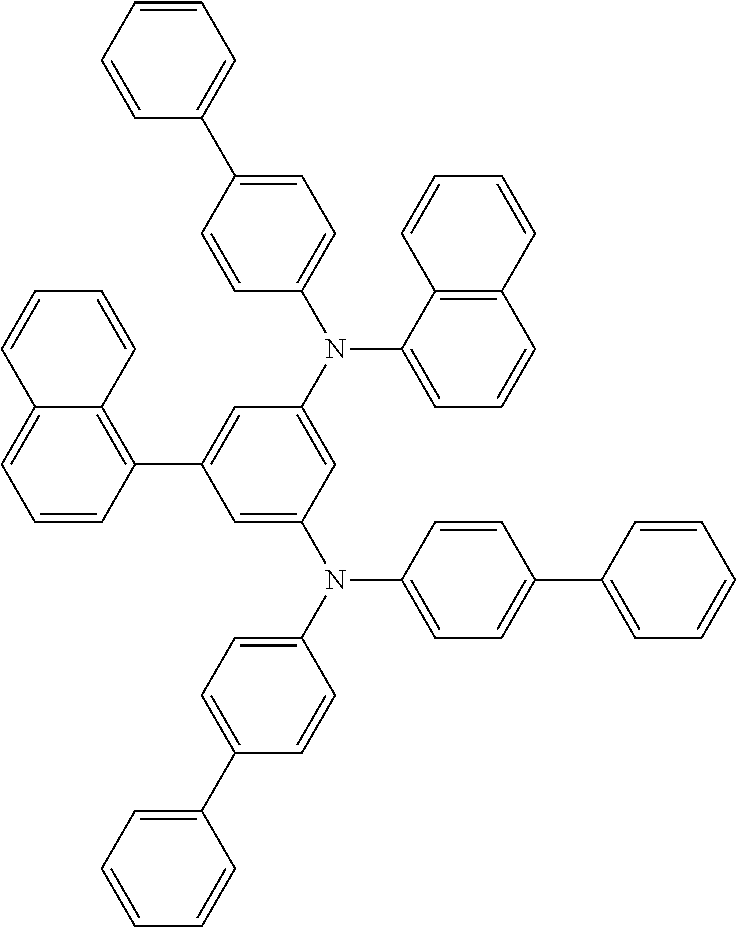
C1=CC(C2=CC(N(C3=CC=CC4=C3C=CC=C4)C3=CC=C(C4=CC=CC=C4)C=C3)=CC(N(C3=CC=C(C4=CC=CC=C4)C=C3)C3=CC=C(C4=CC=CC=C4)C=C3)=C2)=C2C(=C1)C=CC=C2
